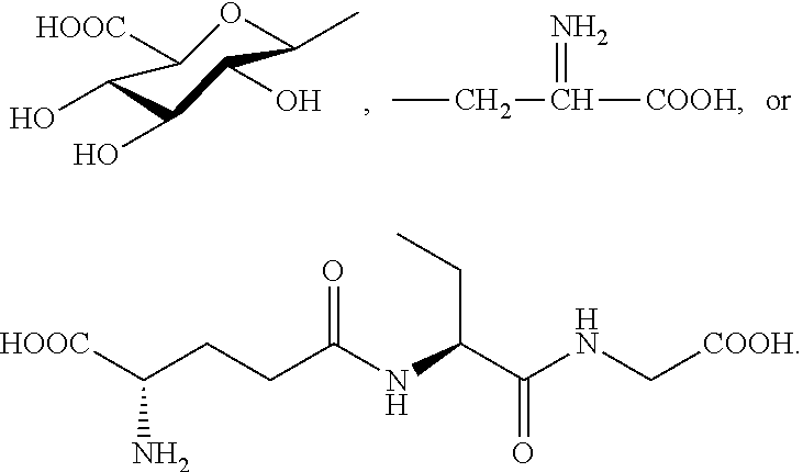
C1(C)OC([HOOC])C(O)C(O)C1O.CCC(=N)[COOH].C(N)([HOOC])CCC(NC(C(NC[COOH])=O)CC)=O
